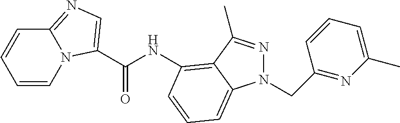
C1=CN2C(=NC=C2C(NC2=C3C(C)=NN(CC4=NC(C)=CC=C4)C3=CC=C2)=O)C=C1
